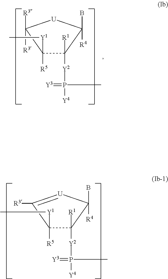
C1([R5])([Y1]C)C([R3])([R3])[U]C([R4])(B)C1([R1])[Y2]P(C)([Y4])=[Y3].C1([R5])([Y1]C)C([R3])=[U]C([R4])(B)C1([R1])[Y2]P(C)([Y4])=[Y3]
